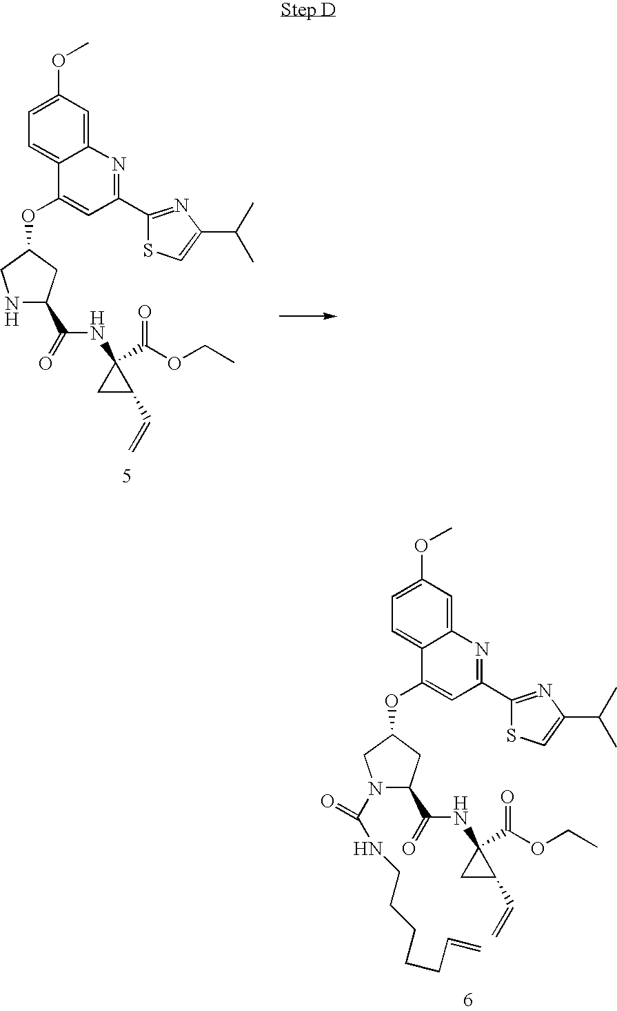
N1C(C(=O)NC2(C(=O)OCC)CC2C=C)CC(OC2=CC(C3=NC(C(C)C)=CS3)=NC3=CC(OC)=CC=C32)C1.N1(C(=O)NCCCCCC=C)C(C(=O)NC2(C(=O)OCC)CC2C=C)CC(OC2=CC(C3=NC(C(C)C)=CS3)=NC3=CC(OC)=CC=C32)C1
